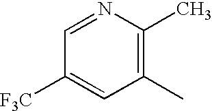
C1=NC(C)=C(C)C=C1[F3C]
